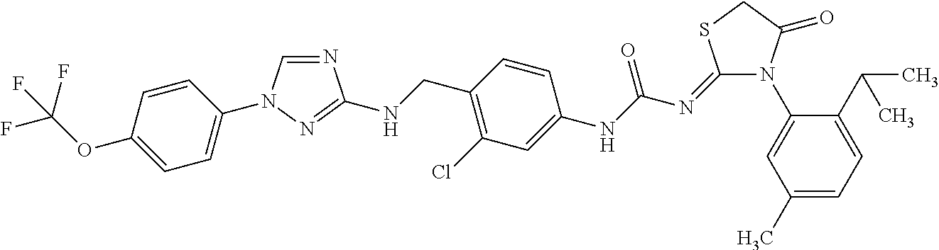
N1(C2=CC(C)=CC=C2C(C)C)C(=O)CSC1=NC(NC1=CC(Cl)=C(CNC2=NN(C3=CC=C(OC(F)(F)F)C=C3)C=N2)C=C1)=O
